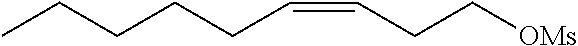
CCCCCC=CCC[OMs]
